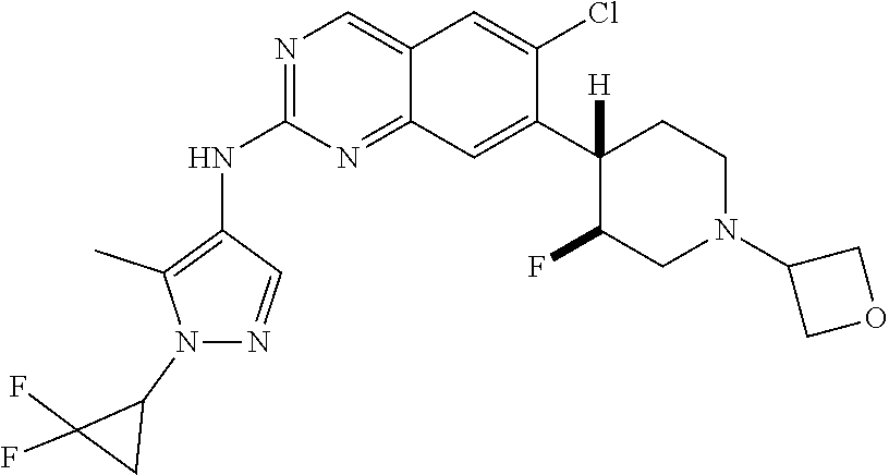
C12=CN=C(NC3=C(C)N(C4C(F)(F)C4)N=C3)N=C1C=C(C1([H])C(F)CN(C3COC3)CC1)C(Cl)=C2
